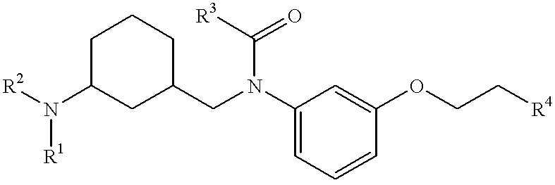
[R2]N(C1CC(CN(C2=CC=CC(OCC[R4])=C2)C([R3])=O)CCC1)[R1]
